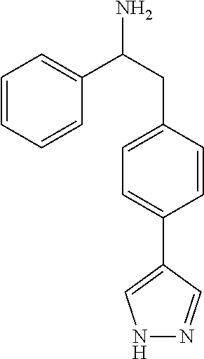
C1=CC=CC(C(CC2=CC=C(C3=CNN=C3)C=C2)N)=C1
